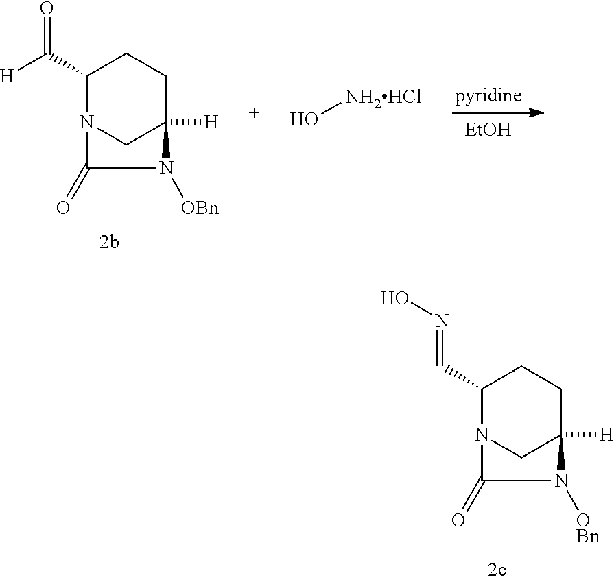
[pyridine].[EtOH].C1(C([H])=O)N2CC([H])(CC1)N([OBn])C2=O.O[NH2HCl].C1(C=NO)N2CC([H])(CC1)N([OBn])C2=O
